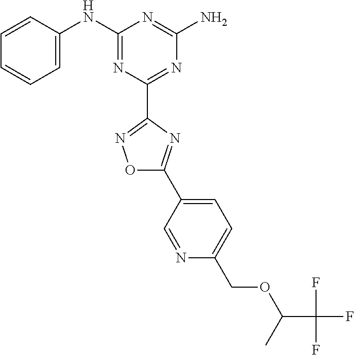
C1=CC(NC2=NC(C3=NOC(C4=CC=C(COC(C)C(F)(F)F)N=C4)=N3)=NC(N)=N2)=CC=C1
